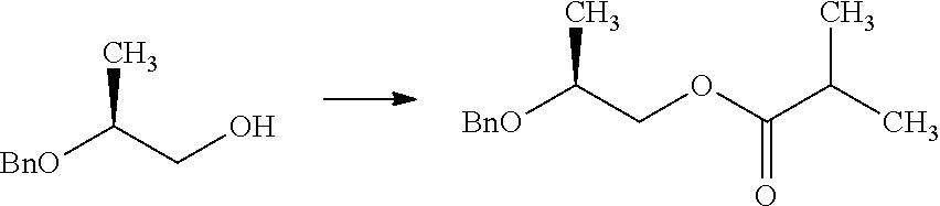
[BnO]C(CO)C.[BnO]C(COC(C(C)C)=O)C
